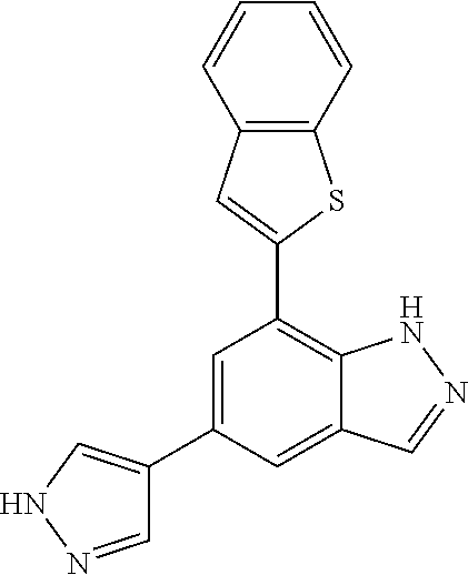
C1=C(C2=CNN=C2)C=C2C(=C1C1=CC3=C(S1)C=CC=C3)NN=C2
